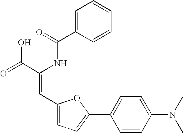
C1=C(C(=O)NC(C(=O)O)=CC2=CC=C(C3=CC=C(N(C)C)C=C3)O2)C=CC=C1
